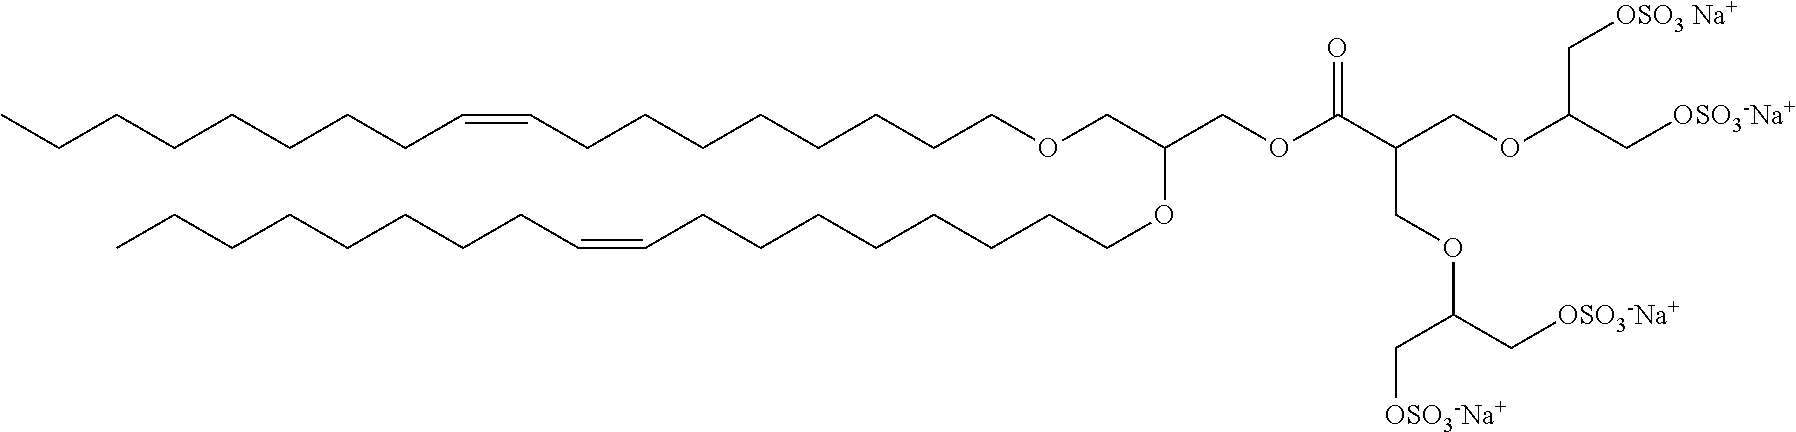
CCCCCCCCC=CCCCCCCCCOCC(OCCCCCCCCC=CCCCCCCCC)COC(=O)C(COC(C[OSO3-Na+])C[OSO3-Na+])COC(C[OSO3 Na+])C[OSO3-Na+]
